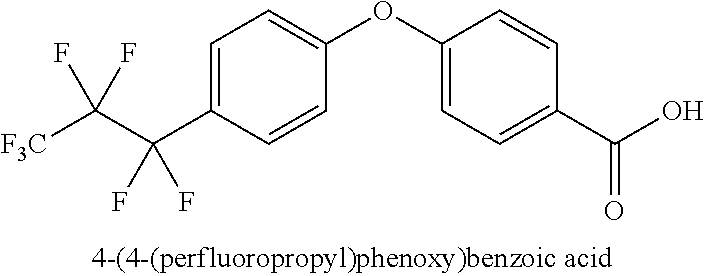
C1=C(C(C([F3C])(F)F)(F)F)C=CC(OC2=CC=C(C(O)=O)C=C2)=C1
